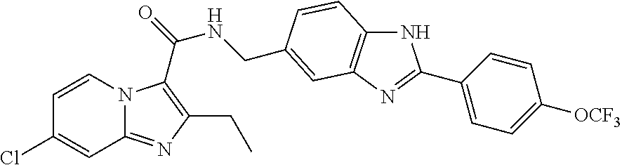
C1=CC(Cl)=CC2=NC(CC)=C(C(NCC3=CC4=C(NC(C5=CC=C([OCF3])C=C5)=N4)C=C3)=O)N12
